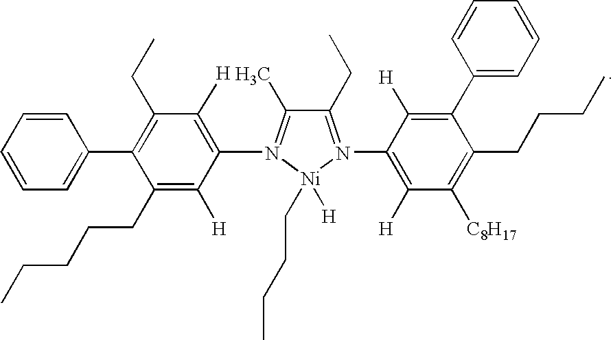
C1=CC=CC=C1C1=C(CC)C([H])=C(N2=C(C)C(CC)=N(C3=C([H])C([C8H17])=C(CCCC)C(C4=CC=CC=C4)=C3[H])[Ni]2([H])CCCC)C([H])=C1CCCCC
